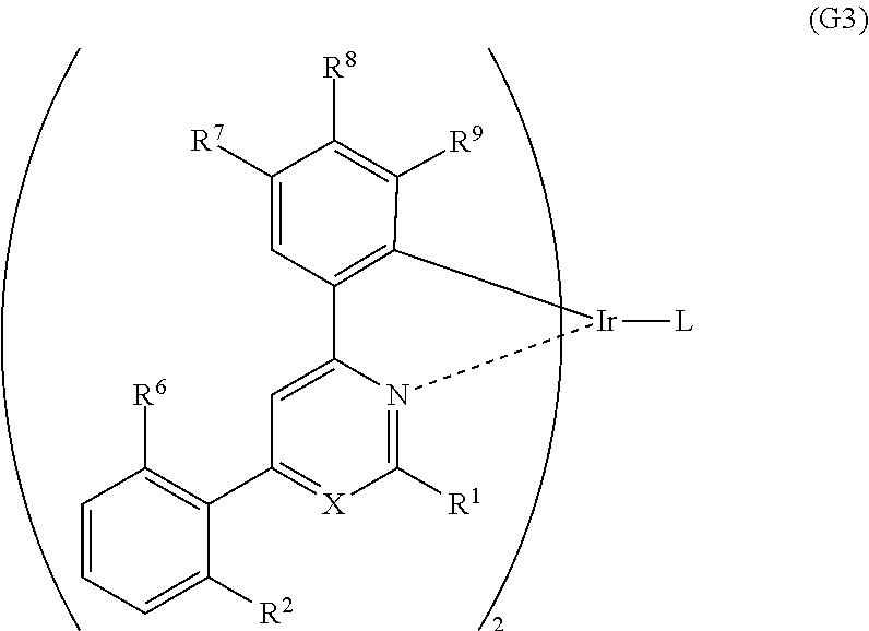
C1=CC=C([R2])C(C2=[X]C([R1])=N3[Ir]([L])C4=C(C=C([R7])C([R8])=C4[R9])C3=C2)=C1[R6]
